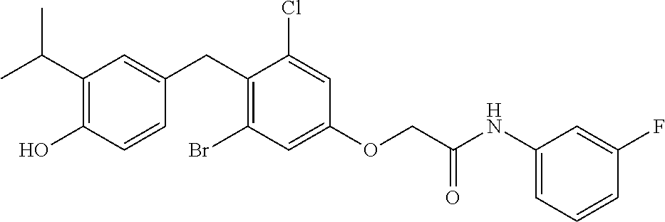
C1(CC2=CC(C(C)C)=C(O)C=C2)=C(Br)C=C(OCC(NC2=CC=CC(F)=C2)=O)C=C1Cl
